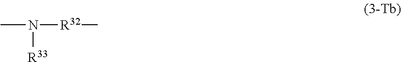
CN([R32]C)[R33]
